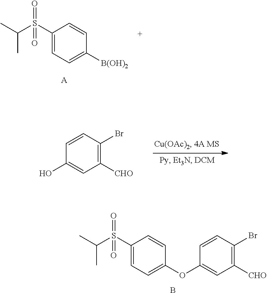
C1(S(C(C)C)(=O)=O)=CC=C([B(OH)2])C=C1.[A].C1([CHO])=C(Br)C=CC(O)=C1.C1(S(C(C)C)(=O)=O)=CC=C(OC2=CC([CHO])=C(Br)C=C2)C=C1.B
